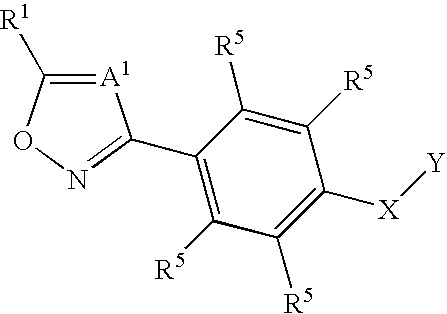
[A1]1=C([R1])ON=C1C1=C([R5])C([R5])=C([X][Y])C([R5])=C1[R5]
